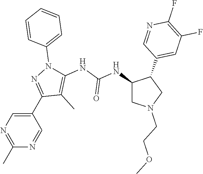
C1(NC(NC2=C(C)C(C3=CN=C(C)N=C3)=NN2C2=CC=CC=C2)=O)CN(CCOC)CC1C1=CC(F)=C(F)N=C1
